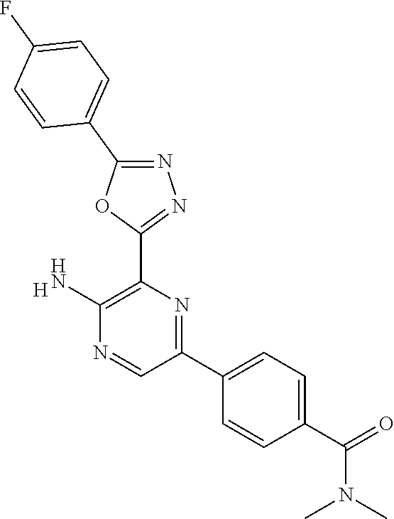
[H].C1(N)=C(C2=NN=C(C3=CC=C(F)C=C3)O2)N=C(C2=CC=C(C(=O)N(C)C)C=C2)C=N1
